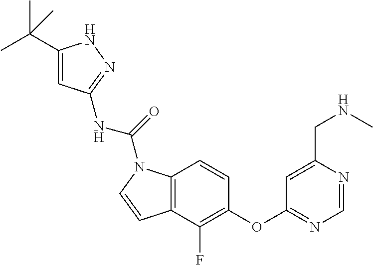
C1(OC2=NC=NC(CNC)=C2)=C(F)C2=C(C=C1)N(C(=O)NC1=NNC(C(C)(C)C)=C1)C=C2
